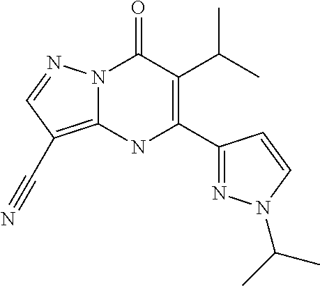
N12C(=C(C#N)C=N1)NC(C1=NN(C(C)C)C=C1)=C(C(C)C)C2=O
